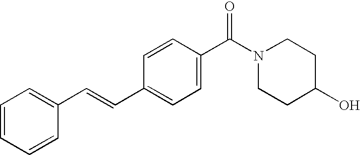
C1=CC=CC(C=CC2=CC=C(C(=O)N3CCC(O)CC3)C=C2)=C1
